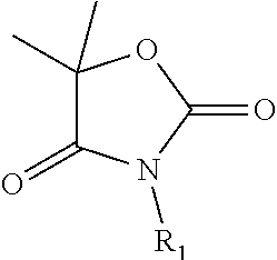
O=C1C(C)(C)OC(=O)N1[R1]
